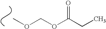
COCOC(CC)=O
